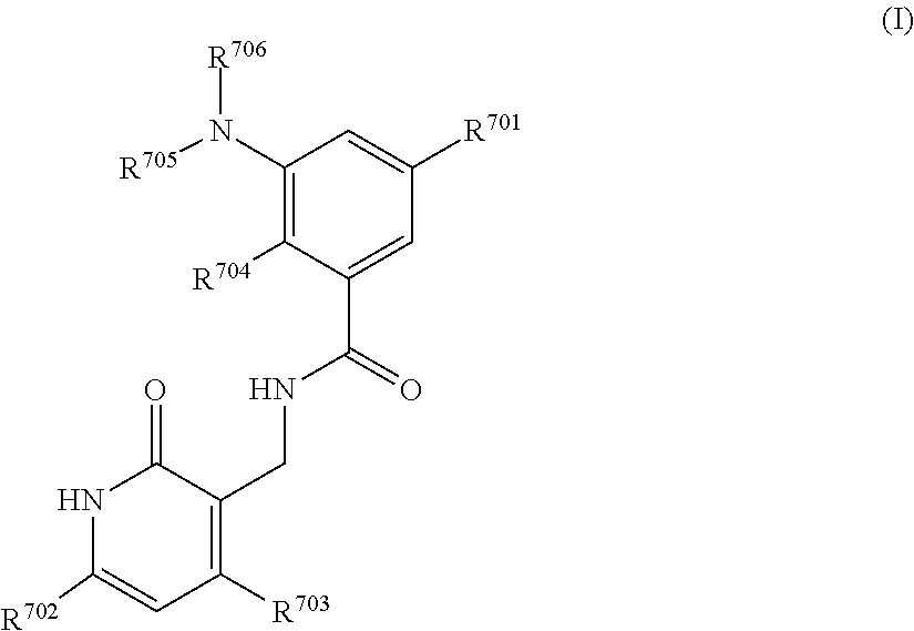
C1(N([R705])[R706])=C([R704])C(C(=O)NCC2=C([R703])C=C([R702])NC2=O)=CC([R701])=C1
